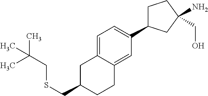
S(CC1CC2=CC=C(C3CCC(N)(CO)C3)C=C2CC1)CC(C)(C)C
